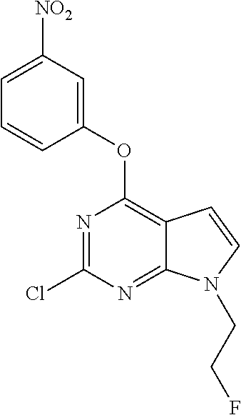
ClC1=NC(OC2=CC([NO2])=CC=C2)=C2C(=N1)N(CCF)C=C2
